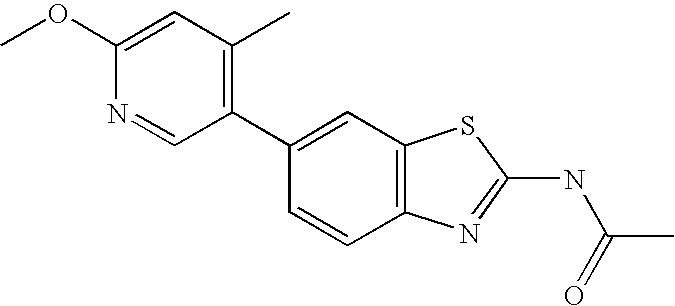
C1(C2=CC3=C(C=C2)N=C(NC(=O)C)S3)=C(C)C=C(OC)N=C1
